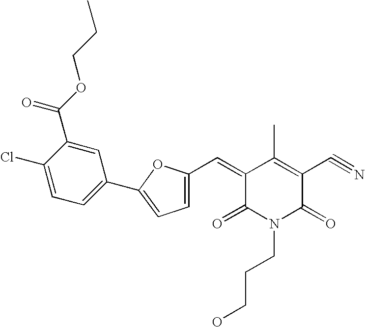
C1(Cl)=CC=C(C2=CC=C(C=C3C(C)=C(C#N)C(=O)N(CCCO)C3=O)O2)C=C1C(OCCC)=O
